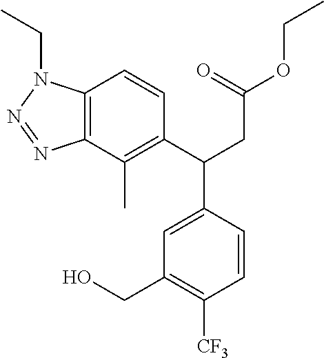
C12=C(C(C)=C(C(CC(=O)OCC)C3=CC(CO)=C([CF3])C=C3)C=C1)N=NN2CC
